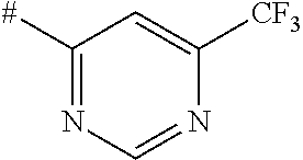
C1([#])=NC=NC([CF3])=C1
